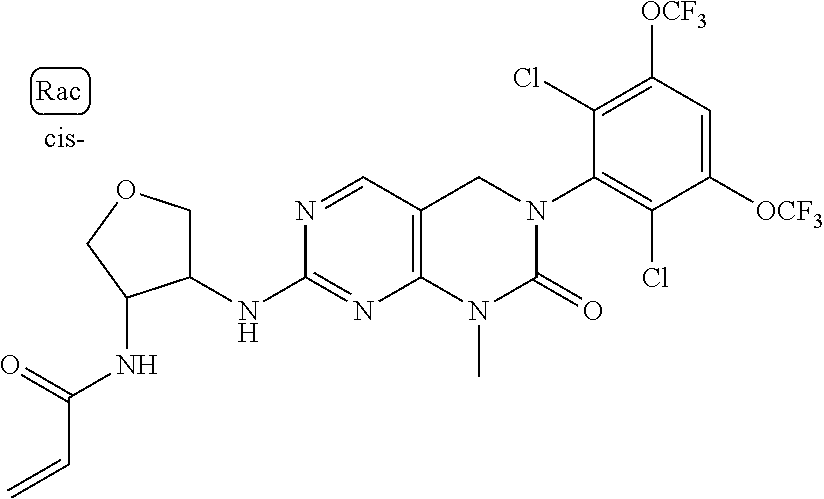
C1([OCF3])=CC([OCF3])=C(Cl)C(N2C(=O)N(C)C3=C(C2)C=NC(NC2COCC2NC(C=C)=O)=N3)=C1Cl
